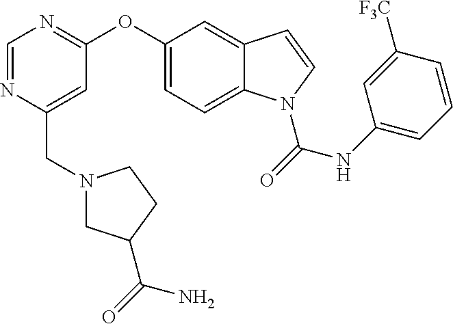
C1=NC(CN2CC(C(=O)N)CC2)=CC(OC2=CC=C3C(=C2)C=CN3C(=O)NC2=CC=CC([F3C])=C2)=N1
